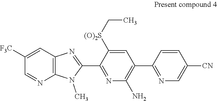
C12=C(C=C([F3C])C=N1)N=C(C1=NC(N)=C(C3=NC=C([CN])C=C3)C=C1[(O)2S]CC)N2C
